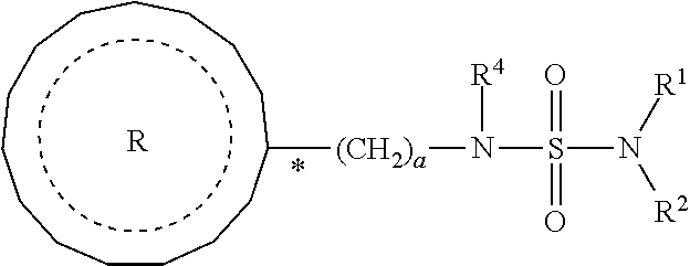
c1cccc([(CH2)a]N([R4])S(N([R1])[R2])(=O)=O)cccccccccc1.[R].*
